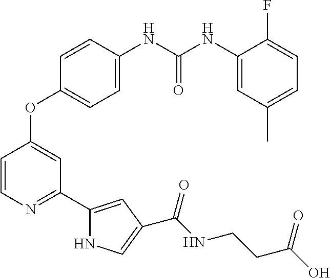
C1=CN=C(C2=CC(C(NCCC(O)=O)=O)=CN2)C=C1OC1=CC=C(NC(NC2=CC(C)=CC=C2F)=O)C=C1
